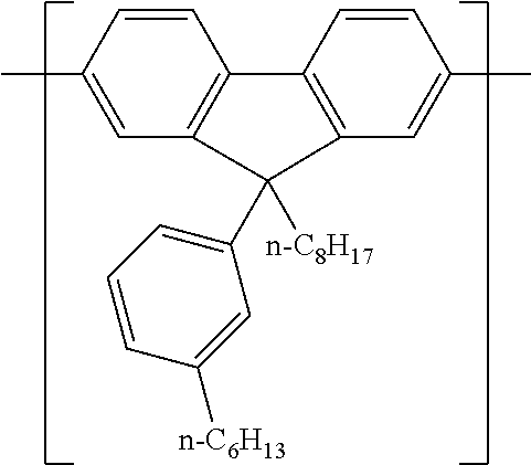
C1=CC(C)=CC2=C1C1=C(C=C(C)C=C1)C2([n-C8H17])C1=CC=CC([n-C6H13])=C1
